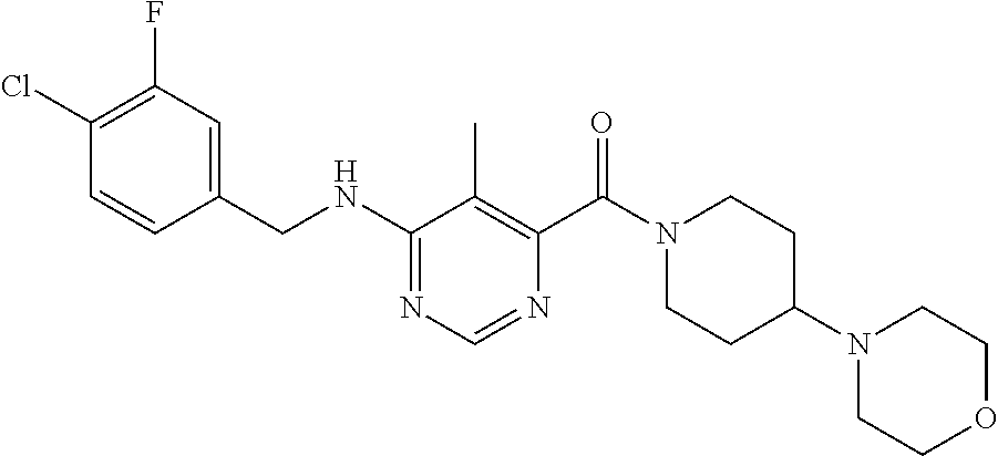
C1(NCC2=CC(F)=C(Cl)C=C2)=NC=NC(C(N2CCC(N3CCOCC3)CC2)=O)=C1C
